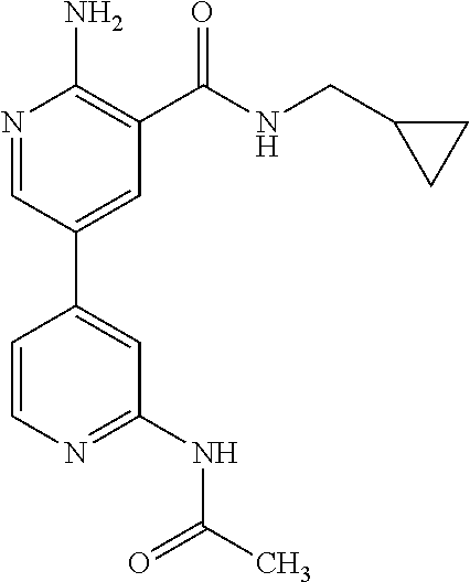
N1=CC(C2=CC(NC(C)=O)=NC=C2)=CC(C(NCC2CC2)=O)=C1N
